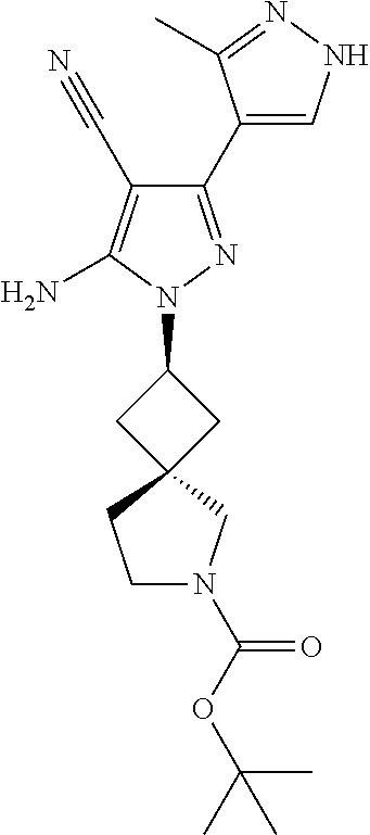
C1(C#N)=C(N)N(C2CC3(C2)CCN(C(=O)OC(C)(C)C)C3)N=C1C1=CNN=C1C
